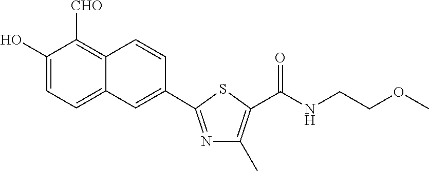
C1(O)=CC=C2C(=C1[CHO])C=CC(C1=NC(C)=C(C(NCCOC)=O)S1)=C2
